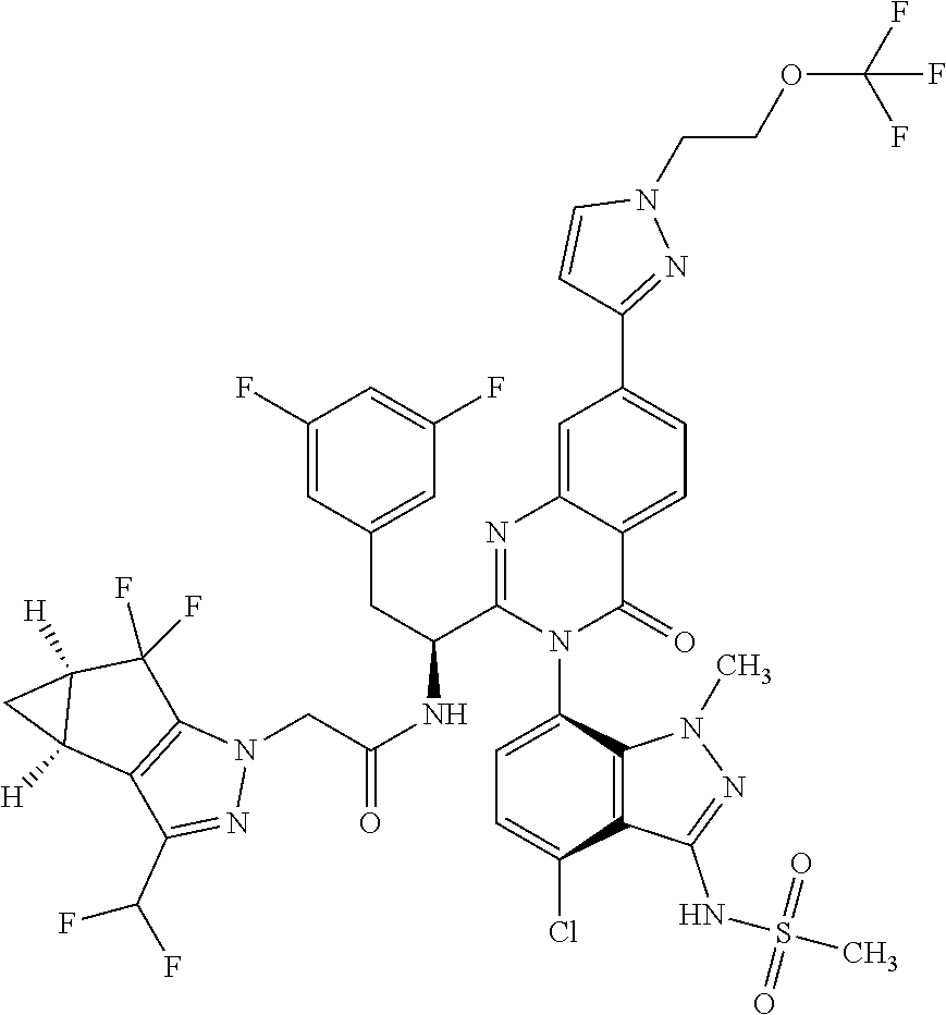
C1(F)=CC(CC(C2=NC3=CC(C4=NN(CCOC(F)(F)F)C=C4)=CC=C3C(=O)N2C2=CC=C(Cl)C3=C2N(C)N=C3NS(=O)(=O)C)NC(CN2C3=C(C(C(F)F)=N2)C2([H])C([H])(C3(F)F)C2)=O)=CC(F)=C1
